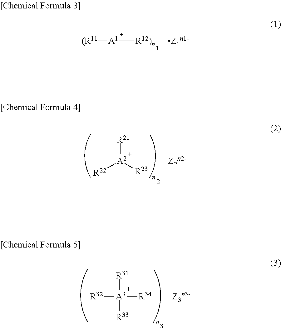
[(R11][A1][R12)n].[Z1n1-].[R21][A2]([R23])[R22].[Z2n2-].[R32][A3]([R31])([R33])[R34].[Z3n3-]
